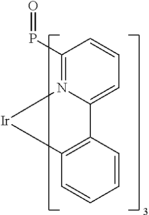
C1=CC(P=O)=N2C(=C1)C1=C(C=CC=C1)[Ir]2
